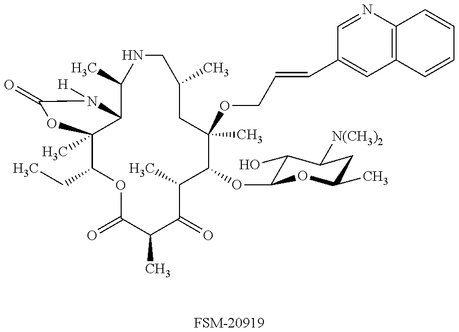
C1(CC)C2(C)C(N([H])C(=O)O2)C(C)NCC(C)CC(C)(OCC=CC2=CC3=C(N=C2)C=CC=C3)C(OC2C(O)C([N(CH3)2])CC(C)O2)C(C)C(=O)C(C)C(=O)O1.[FSM-20919]
